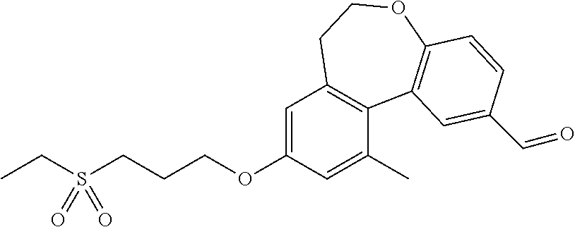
CCS(CCCOC1=CC2=C(C(C)=C1)C1=C(OCC2)C=CC(C=O)=C1)(=O)=O
